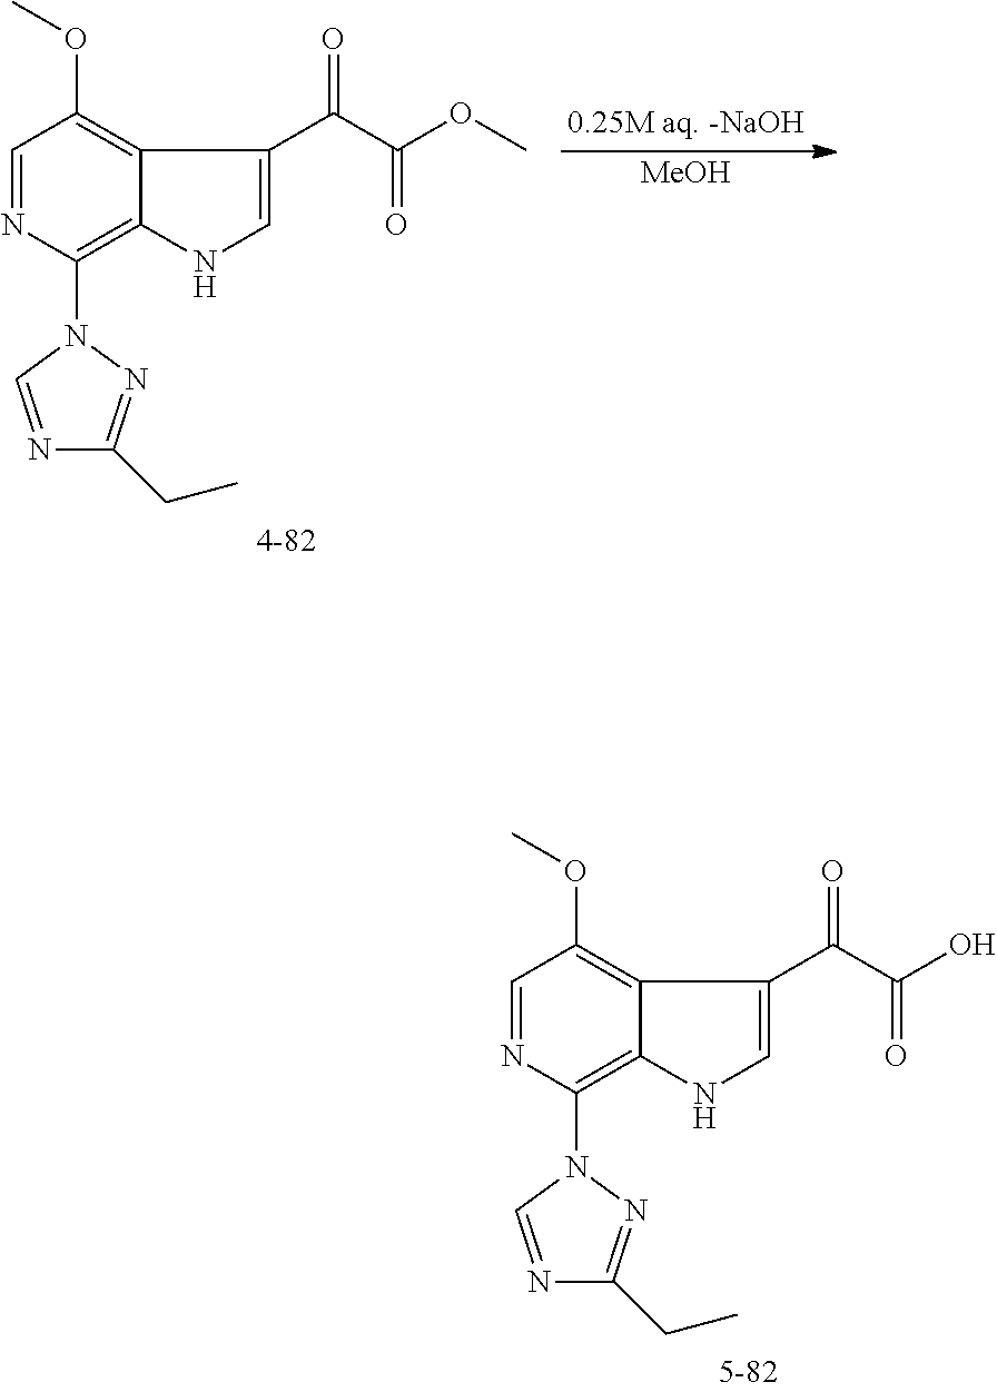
C1=NC(N2N=C(CC)N=C2)=C2C(=C1OC)C(C(C(=O)OC)=O)=CN2.[MeOH].C1=NC(N2N=C(CC)N=C2)=C2C(=C1OC)C(C(C(=O)O)=O)=CN2
